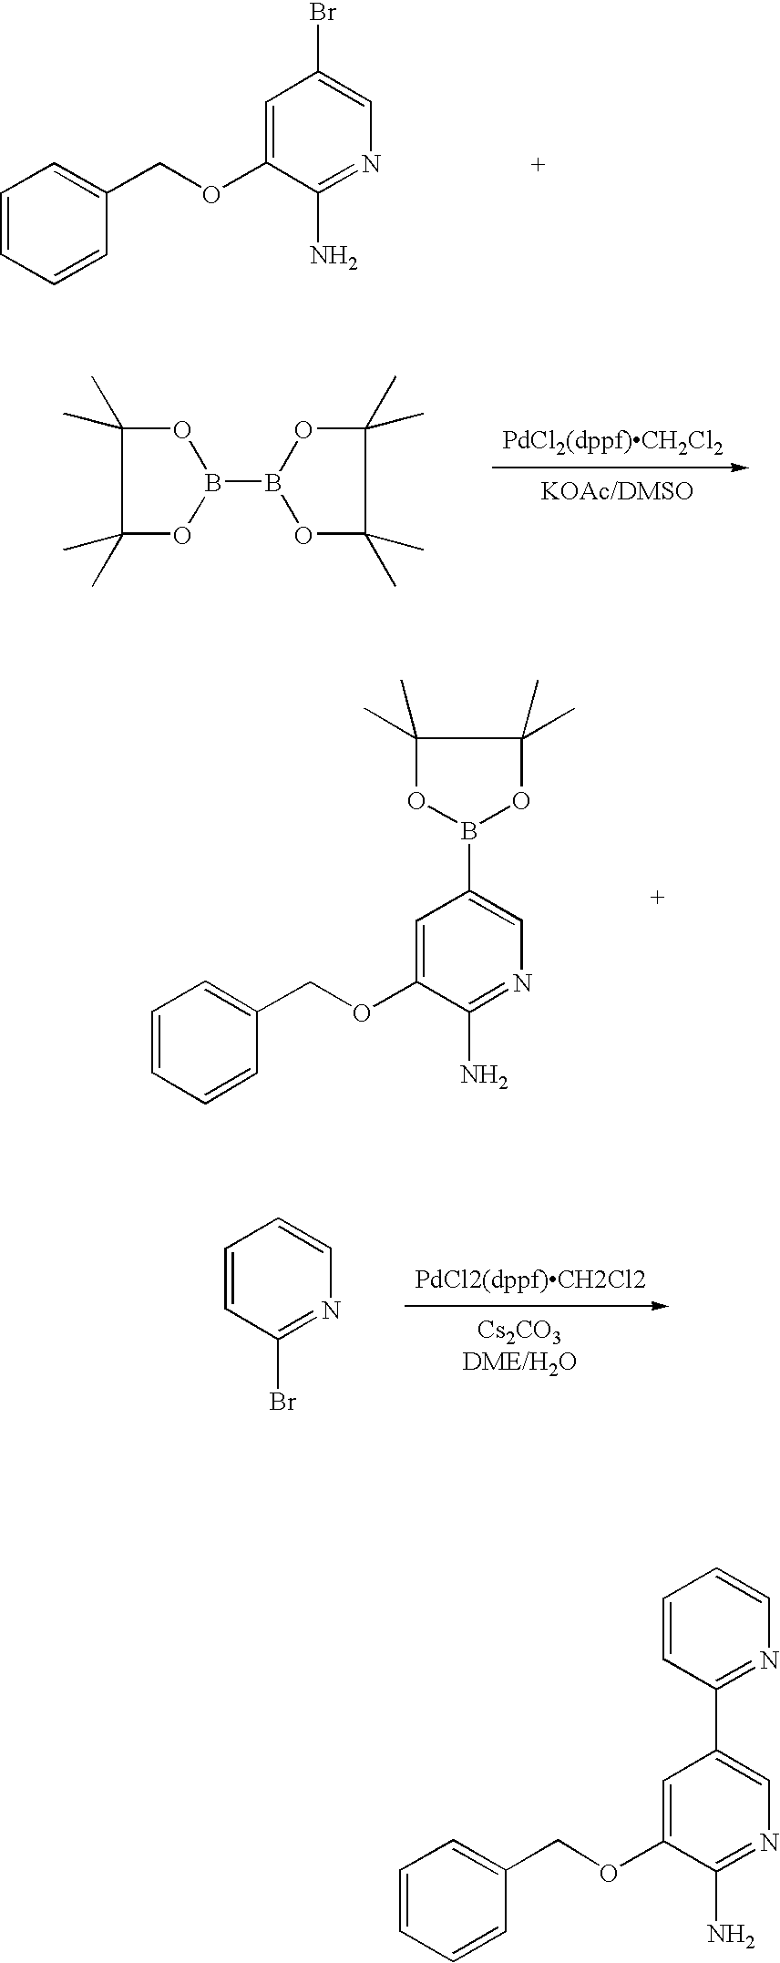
C1=CC=CC(COC2=CC(Br)=CN=C2N)=C1.O(C1=CC(C2=NC=CC=C2)=CN=C1N)CC1=CC=CC=C1.B1(B2OC(C)(C)C(C)(C)O2)OC(C)(C)C(C)(C)O1.O(C1=CC(B2OC(C)(C)C(C)(C)O2)=CN=C1N)CC1=CC=CC=C1.[PdCl2(dppf)CH2Cl2].C1=CC(Br)=NC=C1
